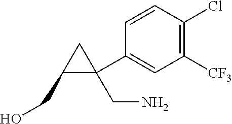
C1([CF3])=C(Cl)C=CC(C2(CN)CC2CO)=C1
